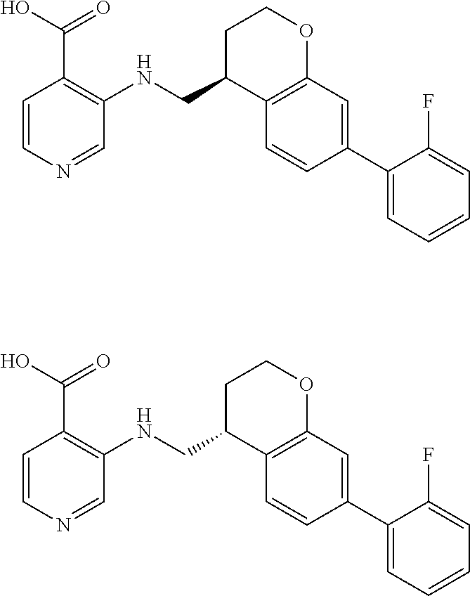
C1=CN=CC(NCC2C3=C(C=C(C4=CC=CC=C4F)C=C3)OCC2)=C1C(O)=O.C1=CN=CC(NCC2C3=C(C=C(C4=CC=CC=C4F)C=C3)OCC2)=C1C(O)=O
